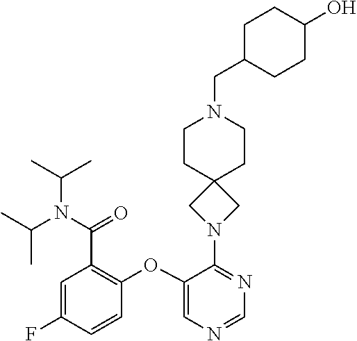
C1(OC2=C(C(=O)N(C(C)C)C(C)C)C=C(F)C=C2)=CN=CN=C1N1CC2(C1)CCN(CC1CCC(O)CC1)CC2
